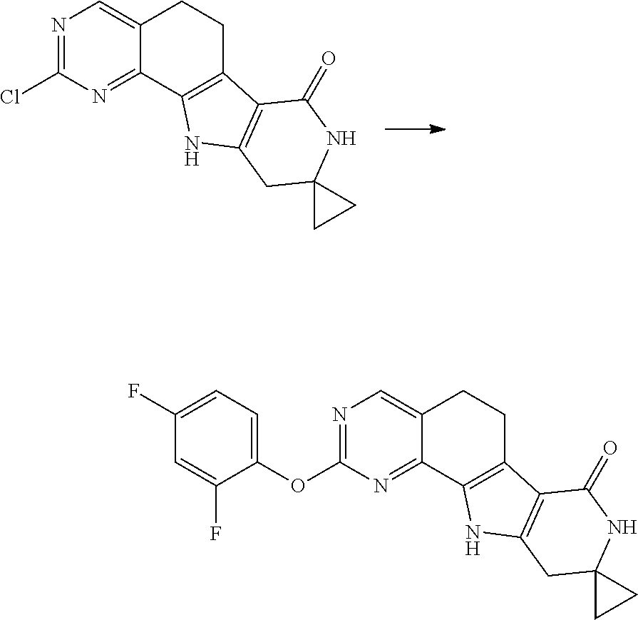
C12=CN=C(Cl)N=C1C1=C(CC2)C2=C(N1)CC1(NC2=O)CC1.C12=CN=C(OC3=CC=C(F)C=C3F)N=C1C1=C(CC2)C2=C(N1)CC1(NC2=O)CC1
